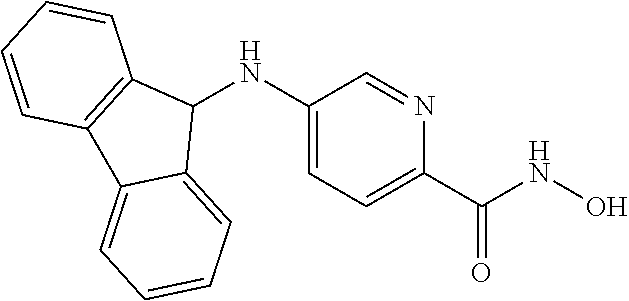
C1(NC2=CC=C(C(NO)=O)N=C2)C2=C(C3=CC=CC=C13)C=CC=C2
